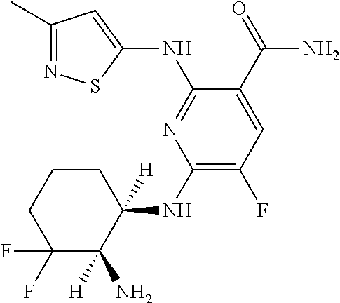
C1(NC2([H])CCCC(F)(F)C2([H])N)=C(F)C=C(C(=O)N)C(NC2=CC(C)=NS2)=N1
